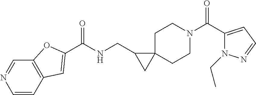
C1N(C(C2=CC=NN2CC)=O)CCC2(C1)C(CNC(=O)C1=CC3=C(C=NC=C3)O1)C2
